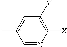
CC1=CC([Y])=C([X])N=C1
